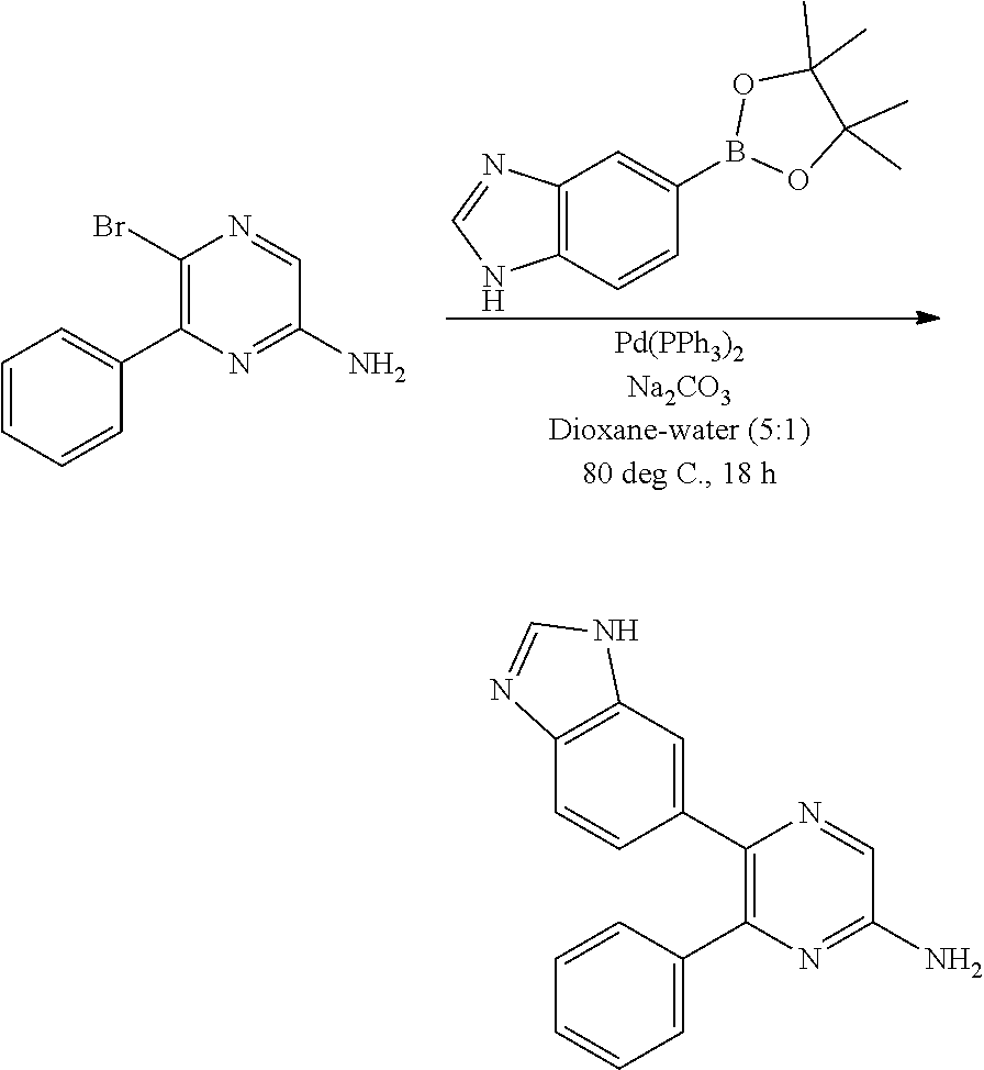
C12=C(C=CC(B3OC(C)(C)C(C)(C)O3)=C1)NC=N2.C1=CC=CC(C2=C(Br)N=CC(N)=N2)=C1.C1=CC(C2=C(C3=CC4=C(C=C3)N=CN4)N=CC(N)=N2)=CC=C1
